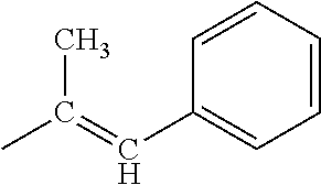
C1=CC=CC(C=C(C)C)=C1
